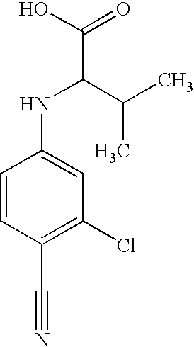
C1=CC(C#N)=C(Cl)C=C1NC(C(O)=O)C(C)C
